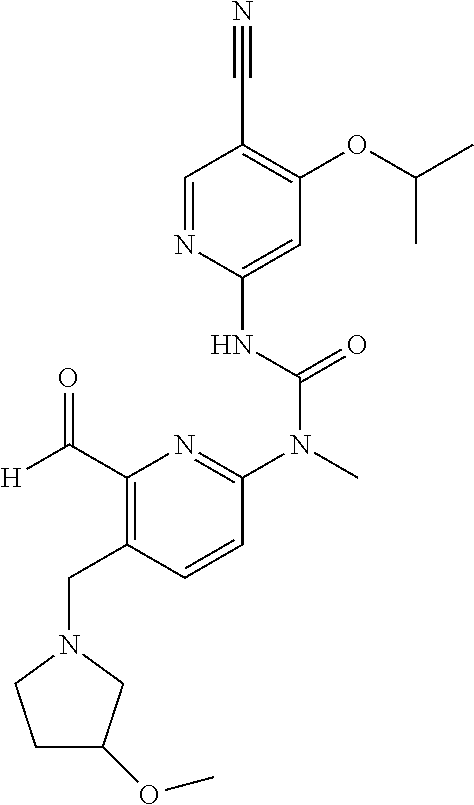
C1=NC(NC(N(C)C2=NC(C([H])=O)=C(CN3CCC(OC)C3)C=C2)=O)=CC(OC(C)C)=C1C#N
